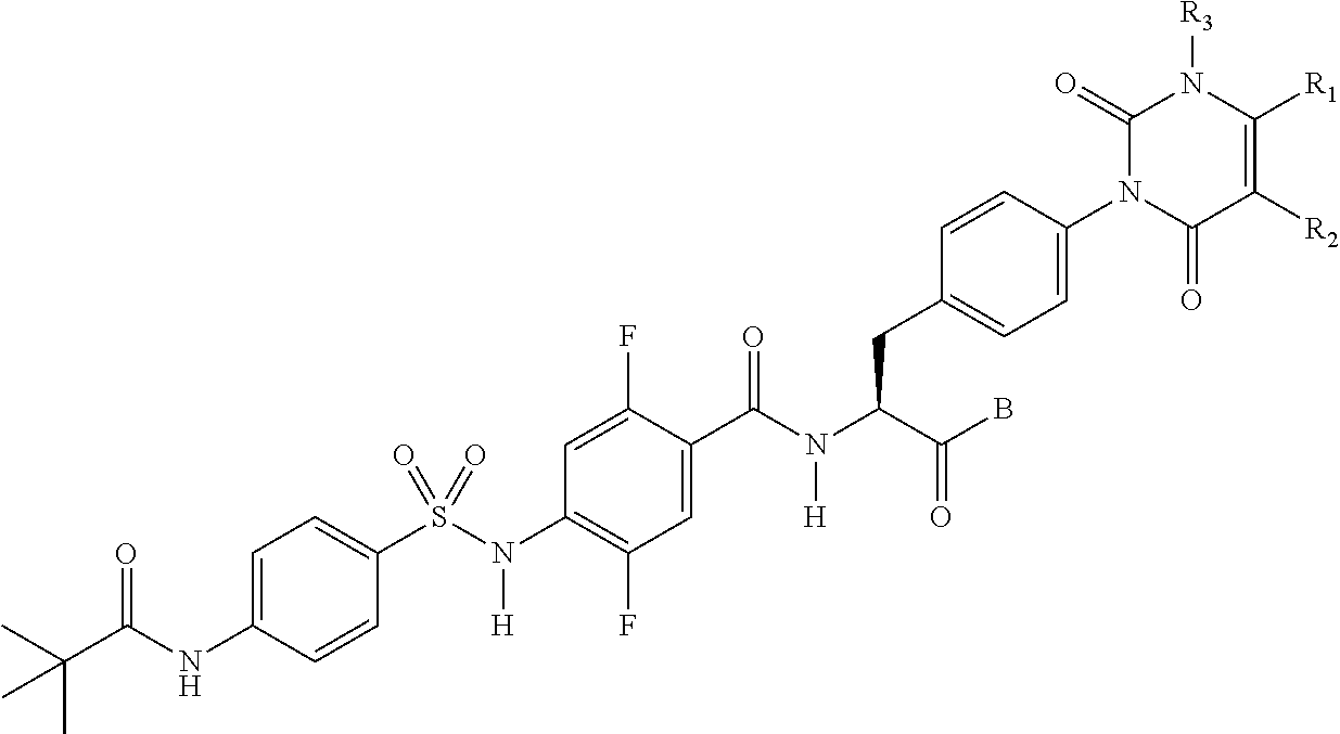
C(B)(=O)C(CC1=CC=C(N2C(=O)C([R2])=C([R1])N([R3])C2=O)C=C1)N(C(C1=CC(F)=C(N(S(=O)(=O)C2=CC=C(NC(C(C)(C)C)=O)C=C2)[H])C=C1F)=O)[H]
